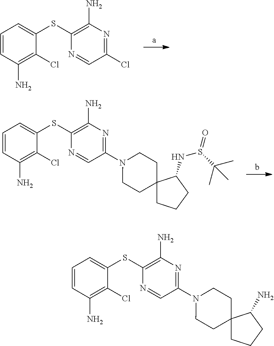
C1(SC2=CC=CC(N)=C2Cl)=C(N)N=C(N2CCC3(CC2)CCCC3N)C=N1.C1(SC2=CC=CC(N)=C2Cl)=C(N)N=C(Cl)C=N1.C1(SC2=CC=CC(N)=C2Cl)=C(N)N=C(N2CCC3(CC2)CCCC3NS(C(C)(C)C)=O)C=N1
